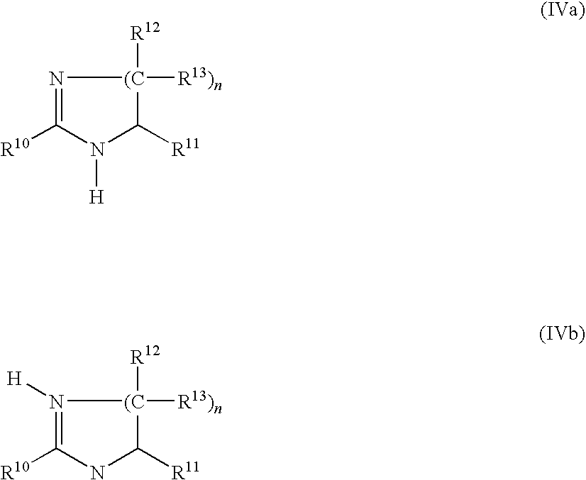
N1=C([R10])N([H])C([R11])[(C]1([R13)n])[R12].N1([H])=C([R10])NC([R11])[(C]1([R13)n])[R12]
